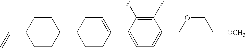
C1(F)=C(F)C(C2=CCC(C3CCC(C=C)CC3)CC2)=CC=C1COCC[OCH3]
